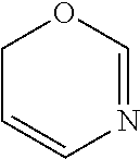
N1=COCC=C1
